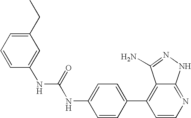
N(C(NC1=CC=C(C2=C3C(=NC=C2)NN=C3N)C=C1)=O)C1=CC(CC)=CC=C1
